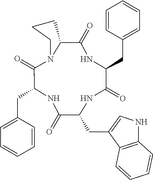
N1C(CC2=CC=CC=C2)C(=O)N2C(C(=O)NC(CC3=CC=CC=C3)C(=O)NC(CC3=CNC4=C3C=CC=C4)C1=O)CCC2
